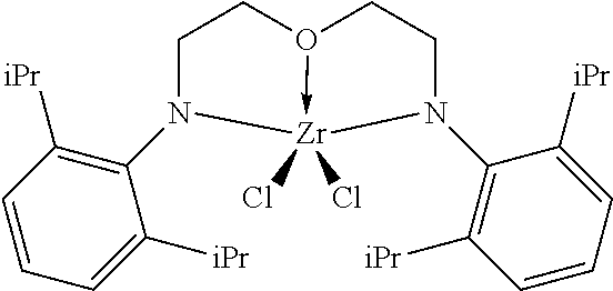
C1CO2->[Zr](Cl)(Cl)(N1C1=C([iPr])C=CC=C1[iPr])N(C1=C([iPr])C=CC=C1[iPr])CC2
